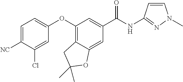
C1=C([NC])C(Cl)=CC(OC2=C3C(=CC(C(NC4=NN(C)C=C4)=O)=C2)OC(C)(C)C3)=C1
